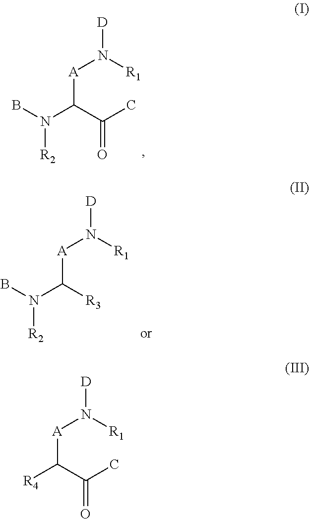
[A](C(C(C)=O)N(B)[R2])N([R1])[D].[A](C([R3])N(B)[R2])N([R1])[D].[A](C(C(C)=O)[R4])N([R1])[D]
